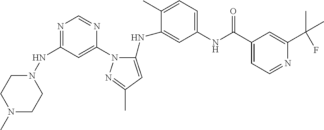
N1=C(NN2CCN(C)CC2)C=C(N2C(NC3=CC(NC(C4=CC=NC(C(C)(C)F)=C4)=O)=CC=C3C)=CC(C)=N2)N=C1
